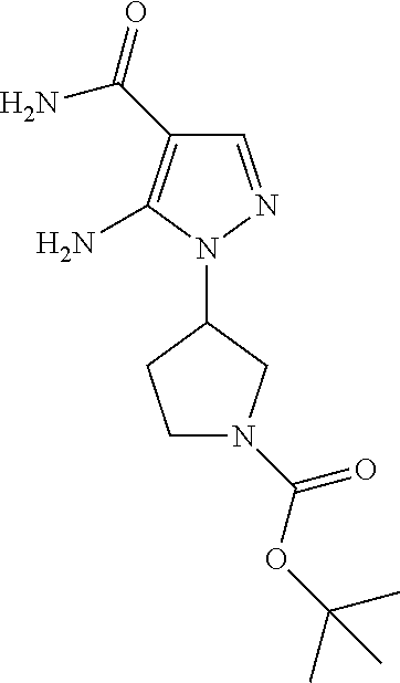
C1=NN(C2CCN(C(OC(C)(C)C)=O)C2)C(N)=C1C(=O)N
